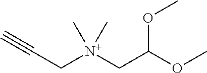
C([N+](CC(OC)OC)(C)C)C#C
